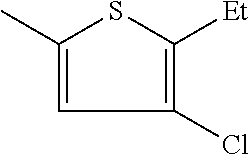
CC1=CC(Cl)=C([Et])S1
